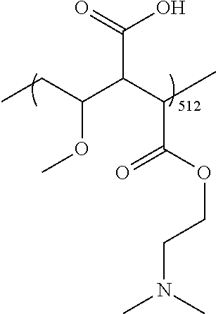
C(=O)(C(C(C(OC)CC)C(=O)O)C)OCCN(C)C
